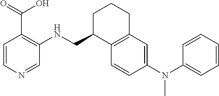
C1(N(C2=CC=CC=C2)C)=CC2=C(C=C1)C(CNC1=C(C(=O)O)C=CN=C1)CCC2
